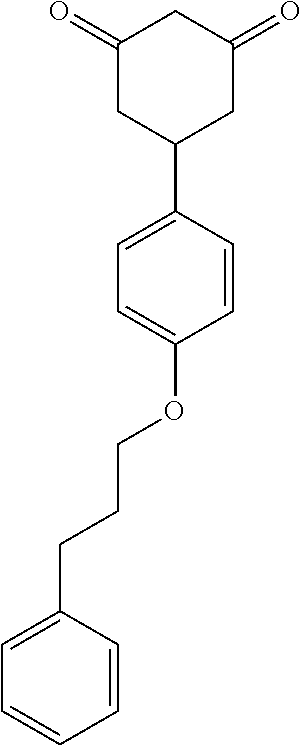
C1(=O)CC(C2=CC=C(OCCCC3=CC=CC=C3)C=C2)CC(=O)C1
